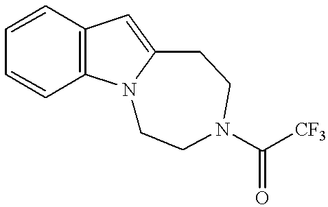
C1=CC2=C(C=C1)N1C(=C2)CCN(C([CF3])=O)CC1
